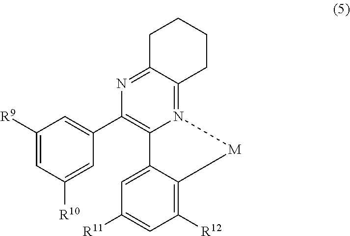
C1([R9])=CC([R10])=CC(C2=C3N(=C4C(=N2)CCCC4)[M]C2=C([R12])C=C([R11])C=C32)=C1
